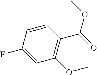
C1=CC(F)=CC(OC)=C1C(=O)OC
